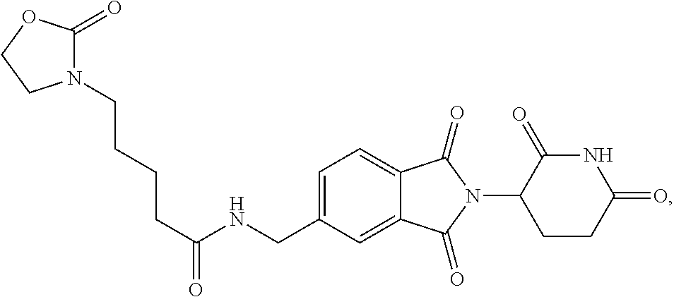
C1=C(CNC(CCCCN2C(=O)OCC2)=O)C=C2C(=C1)C(=O)N(C1CCC(=O)NC1=O)C2=O
